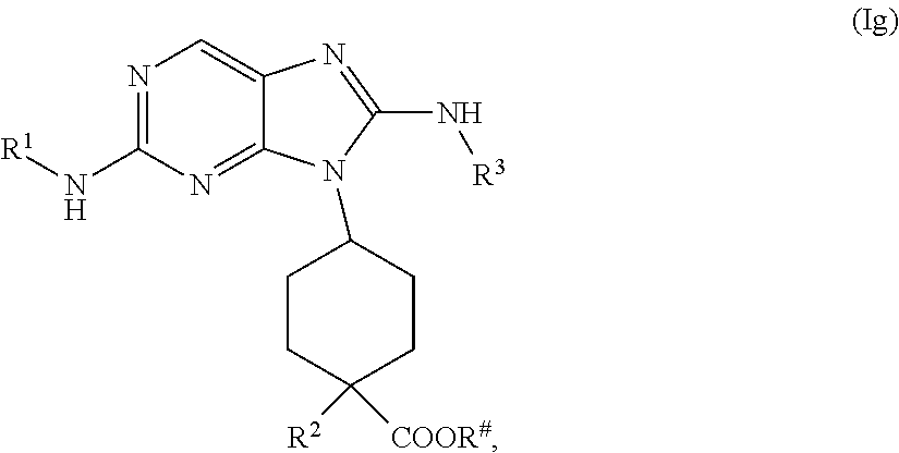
N1=C(N[R1])N=C2C(=C1)N=C(N[R3])N2C1CCC([R2])([COOR#])CC1
